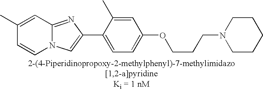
C1(C)=CC2=NC(C3=CC=C(OCCCN4CCCCC4)C=C3C)=CN2C=C1
